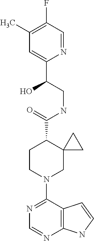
N1=C(N2CC3(C(C(=O)NCC(C4=CC(C)=C(F)C=N4)O)CC2)CC3)C2=C(N=C1)NC=C2
